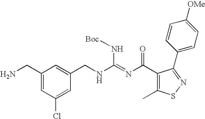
NCC1=CC(Cl)=CC(CNC(=NC(=O)C2=C(C)SN=C2C2=CC=C([OMe])C=C2)N[Boc])=C1
